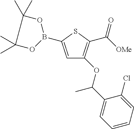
C1=C(B2OC(C)(C)C(C)(C)O2)SC(C([OMe])=O)=C1OC(C1=CC=CC=C1Cl)C
